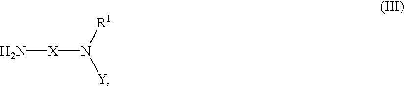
[X](N([R1])[Y])N
